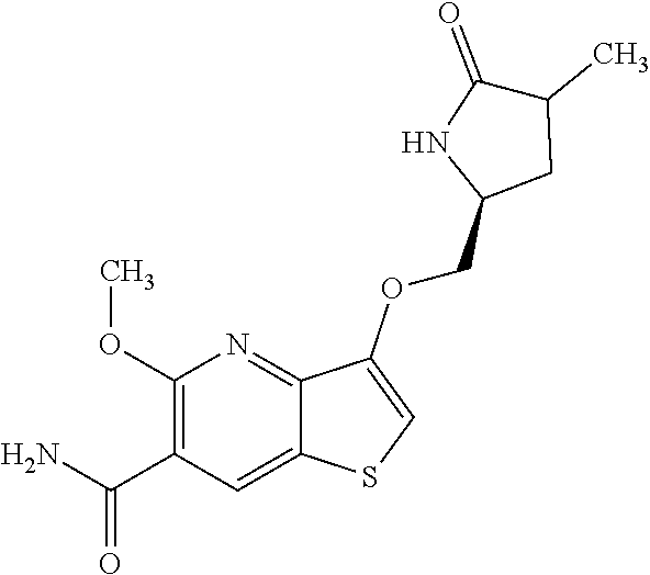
C1(OC)=C(C(N)=O)C=C2C(=N1)C(OCC1CC(C)C(=O)N1)=CS2
